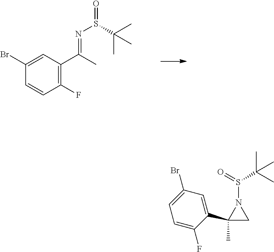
C1(F)=C(C(C)=NS(=O)C(C)(C)C)C=C(Br)C=C1.C1(C2=CC(Br)=CC=C2F)(C)CN1S(=O)C(C)(C)C
